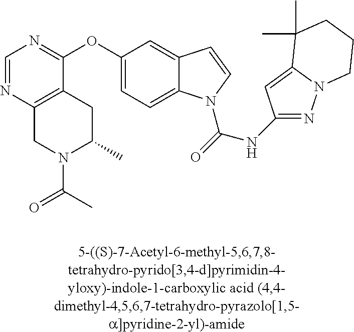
C1=NC2=C(C(OC3=CC=C4C(=C3)C=CN4C(=O)NC3=NN4C(=C3)C(C)(C)CCC4)=N1)CC(C)N(C(C)=O)C2
